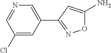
C1(Cl)=CC(C2=NOC(N)=C2)=CN=C1
